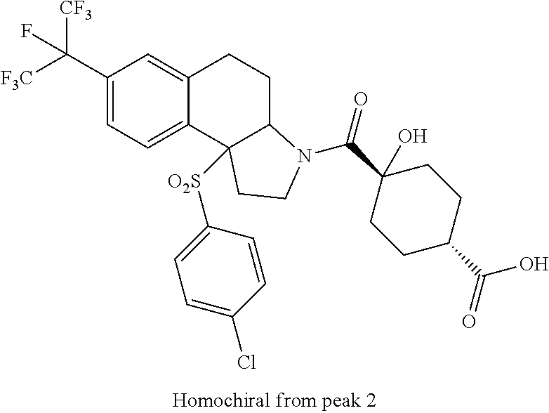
C1(C([F3C])([CF3])F)=CC=C2C(=C1)CCC1C2([O2S]C2=CC=C(Cl)C=C2)CCN1C(C1(O)CCC(C(=O)O)CC1)=O
